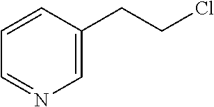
C1=CC=NC=C1CCCl
